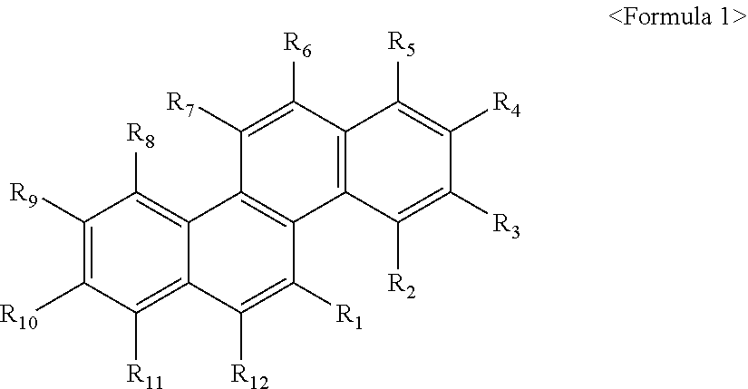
C1([R9])=C([R10])C([R11])=C2C(=C1[R8])C1=C(C([R1])=C2[R12])C2=C(C([R6])=C1[R7])C([R5])=C([R4])C([R3])=C2[R2]
